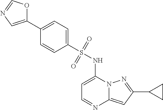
C1=C(NS(C2=CC=C(C3=CN=CO3)C=C2)(=O)=O)N2C(=CC(C3CC3)=N2)N=C1
